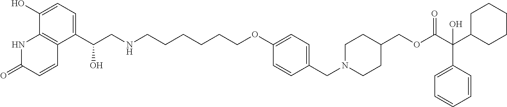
N1C(=O)C=CC2=C1C(O)=CC=C2C(CNCCCCCCOC1=CC=C(CN2CCC(COC(C(C3CCCCC3)(C3=CC=CC=C3)O)=O)CC2)C=C1)O
